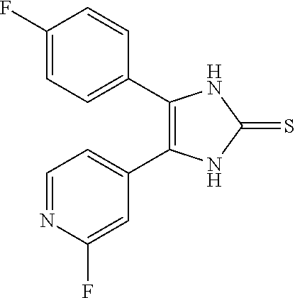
C1=NC(F)=CC(C2=C(C3=CC=C(F)C=C3)NC(=S)N2)=C1
